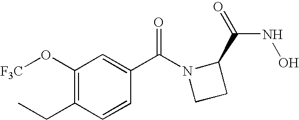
C1(O[F3C])=C(CC)C=CC(C(N2CCC2C(=O)NO)=O)=C1
